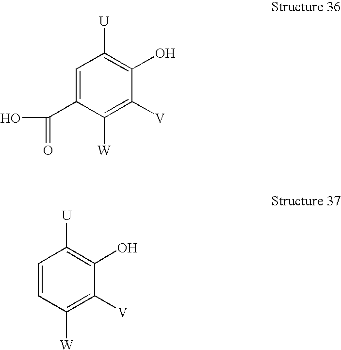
C1=C(C(O)=O)C([W])=C([V])C(O)=C1[U].C1=CC([W])=C([V])C(O)=C1[U]
